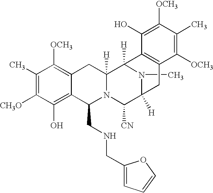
C1(C)=C([CH3O])C(O)=C2C(=C1[OCH3])CC1([H])N(C2CNCC2=CC=CO2)C([CN])C2([H])N(C)C1([H])C1=C(C2)C([OCH3])=C(C)C([OCH3])=C1O
